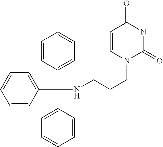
C1=CC(C(C2=CC=CC=C2)(NCCCN2C(=O)NC(=O)C=C2)C2=CC=CC=C2)=CC=C1
